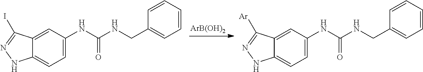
[ArB(OH)2].C12=CC=C(NC(NCC3=CC=CC=C3)=O)C=C1C(I)=NN2.C12=CC=C(NC(NCC3=CC=CC=C3)=O)C=C1C([Ar])=NN2
